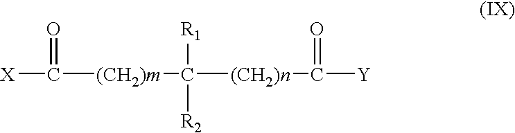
[X]C(=O)[(CH2)m]C([R1])([R2])[(CH2)n]C(=O)[Y]
